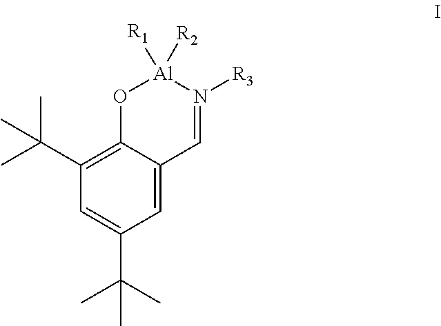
C12=C(C(C)(C)C)C=C(C(C)(C)C)C=C1C=N([R3])[Al]([R1])([R2])O2
